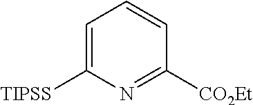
C1=C([TIPSS])N=C([CO2Et])C=C1
